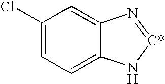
C1(Cl)=CC=C2C(=C1)N=[C*]N2
